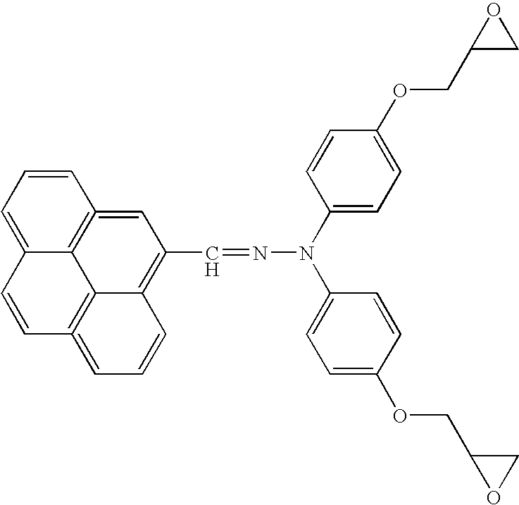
N(N(C1=CC=C(OCC2CO2)C=C1)C1=CC=C(OCC2OC2)C=C1)=CC1=C2C3=C(=CC=C2)C=CC2=CC=CC(=C1)=C32
